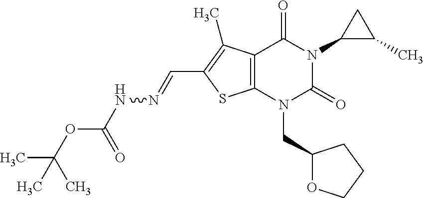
C12=C(N(CC3OCCC3)C(=O)N(C3C(C)C3)C1=O)SC(C=NNC(OC(C)(C)C)=O)=C2C
